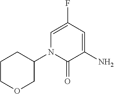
C1COCC(N2C(=O)C(N)=CC(F)=C2)C1
